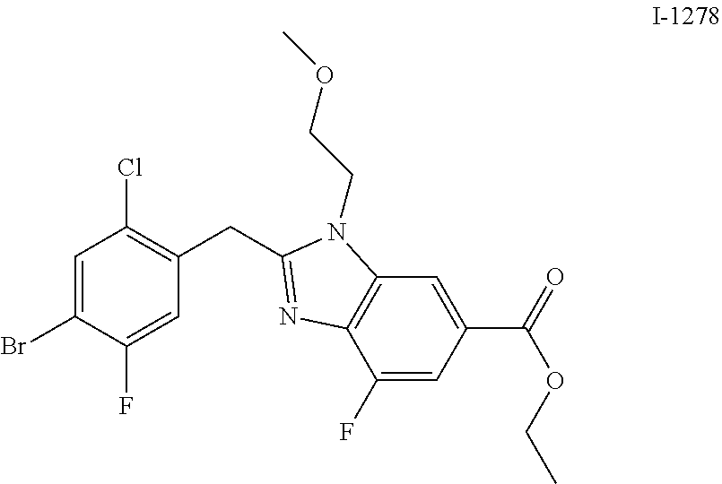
C(C1=C(Cl)C=C(Br)C(F)=C1)C1=NC2=C(C=C(C(=O)OCC)C=C2F)N1CCOC
